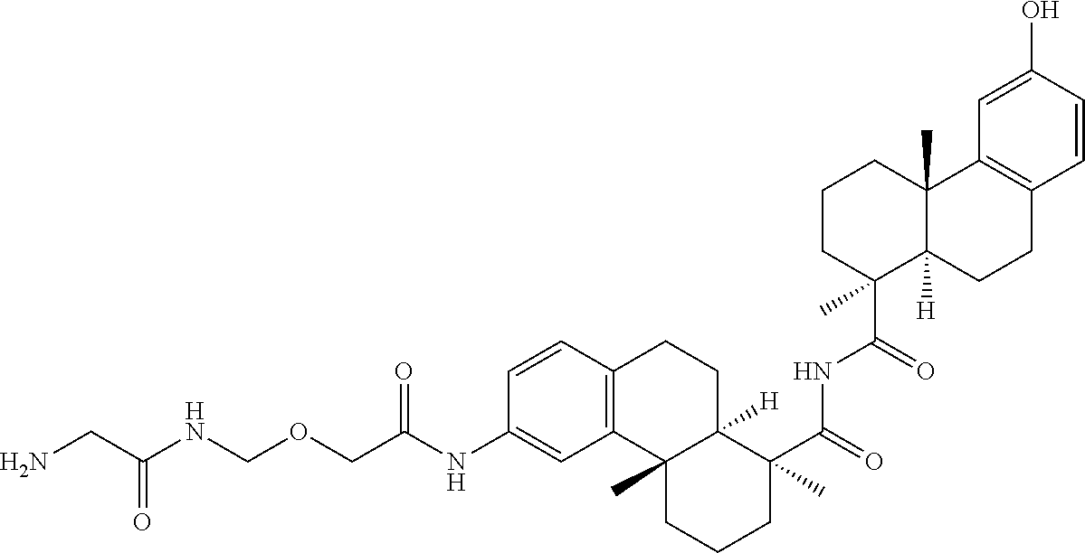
C1=CC2=C(C=C1NC(COCNC(CN)=O)=O)C1(C)C([H])(CC2)C(C(=O)NC(=O)C2(C)C3([H])C(C)(CCC2)C2=C(CC3)C=CC(O)=C2)(C)CCC1
